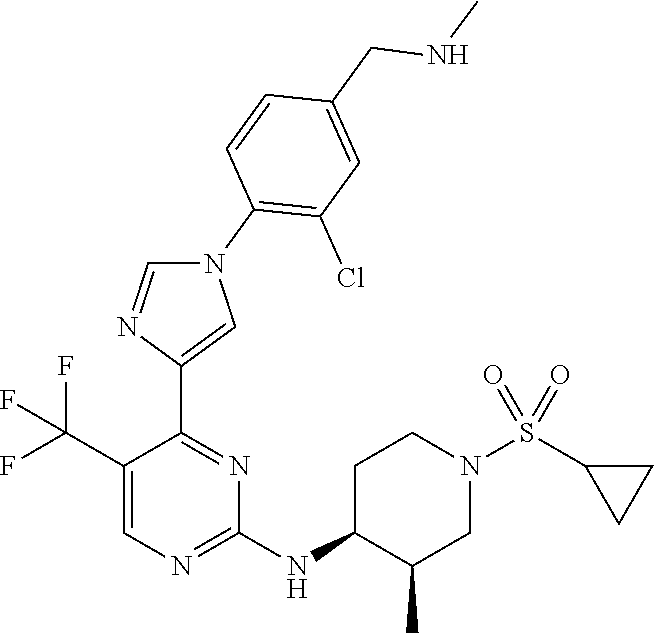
C1(C(F)(F)F)=CN=C(NC2CCN(S(C3CC3)(=O)=O)CC2C)N=C1C1=CN(C2=C(Cl)C=C(CNC)C=C2)C=N1
